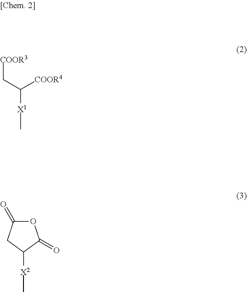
[COOR3]CC([X1]C)[COOR4].O1C(=O)CC([X2]C)C1=O
